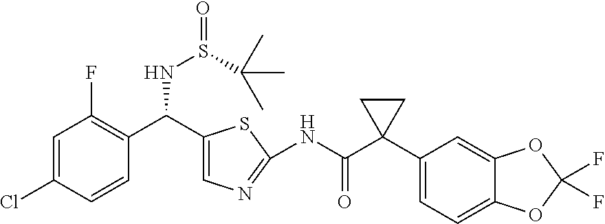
C1=C(Cl)C=CC(C(C2=CN=C(NC(C3(C4=CC=C5C(=C4)OC(F)(F)O5)CC3)=O)S2)NS(=O)C(C)(C)C)=C1F
